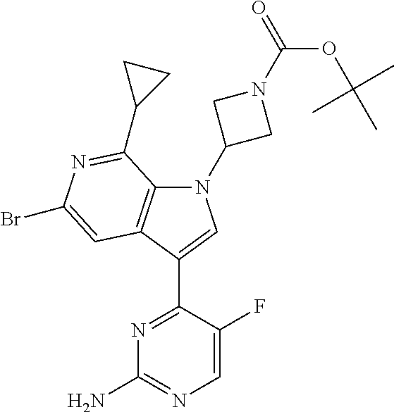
N1=C(C2=CN(C3CN(C(OC(C)(C)C)=O)C3)C3=C2C=C(Br)N=C3C2CC2)C(F)=CN=C1N
